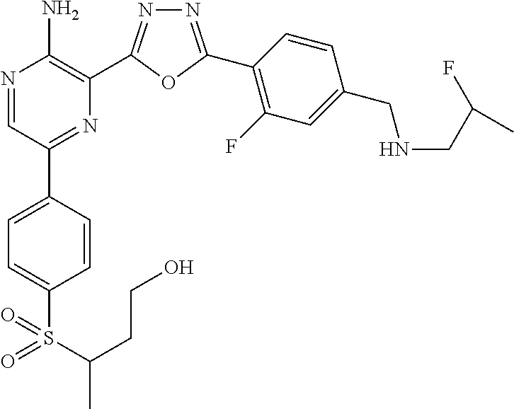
N1=C(C2=C(F)C=C(CNCC(F)C)C=C2)OC(C2=C(N)N=CC(C3=CC=C(S(C(CCO)C)(=O)=O)C=C3)=N2)=N1
